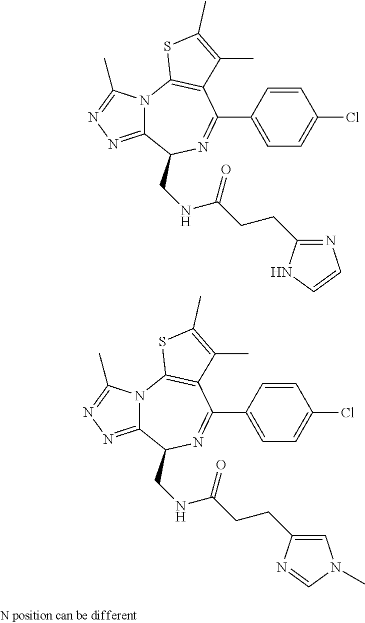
C1=CC(C2=NC(CNC(CCC3=NC=CN3)=O)C3=NN=C(C)N3C3=C2C(C)=C(C)S3)=CC=C1Cl.C1=CC(C2=NC(CNC(CCC3=CN(C)C=N3)=O)C3=NN=C(C)N3C3=C2C(C)=C(C)S3)=CC=C1Cl
